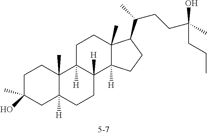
C1C(C)(O)CC2([H])C(C)(C1)C1([H])C([H])(CC2)C2([H])C(C)(CC1)C(C(CCC(O)(CCC)C)C)CC2
